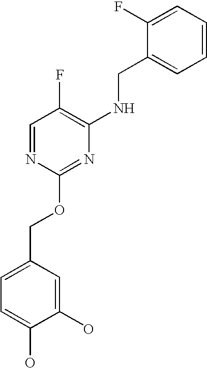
C1(O)=CC(COC2=NC(NCC3=CC=CC=C3F)=C(F)C=N2)=CC=C1O
